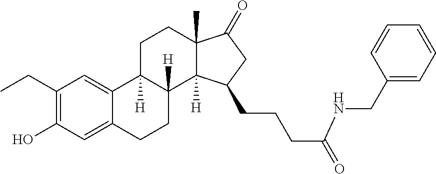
C1(CC)=C(O)C=C2C(=C1)C1([H])C([H])(CC2)C2([H])C(C)(CC1)C(=O)CC2CCCC(=O)NCC1=CC=CC=C1
